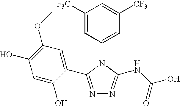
C1([F3C])=CC(N2C(NC(O)=O)=NN=C2C2=CC(OC)=C(O)C=C2O)=CC([CF3])=C1
